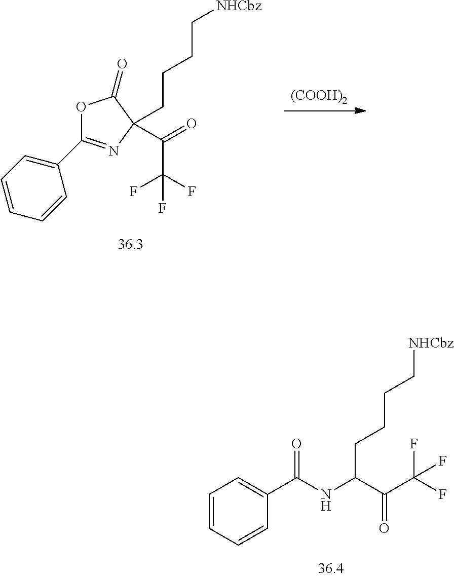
C(CCC[NHCbz])C(NC(C1=CC=CC=C1)=O)C(C(F)(F)F)=O.[(COOH)2].O1C(C2=CC=CC=C2)=NC(CCCC[NHCbz])(C(=O)C(F)(F)F)C1=O
